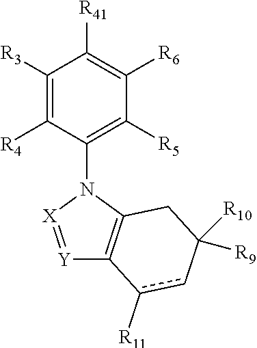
C1([R3])=C([R4])C(N2[X]=[Y]C3=C2CC([R10])([R9])cc3[R11])=C([R5])C([R6])=C1[R41]
